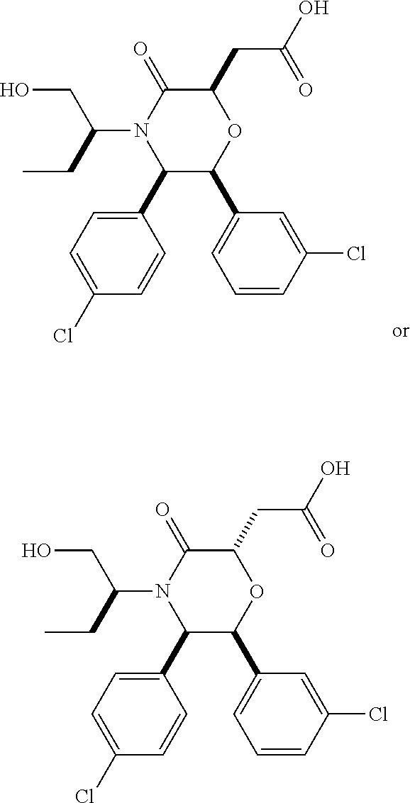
C1(C2C(C3=CC=CC(Cl)=C3)OC(CC(=O)O)C(=O)N2C(CO)CC)=CC=C(Cl)C=C1.C1(C2C(C3=CC=CC(Cl)=C3)OC(CC(=O)O)C(=O)N2C(CO)CC)=CC=C(Cl)C=C1
